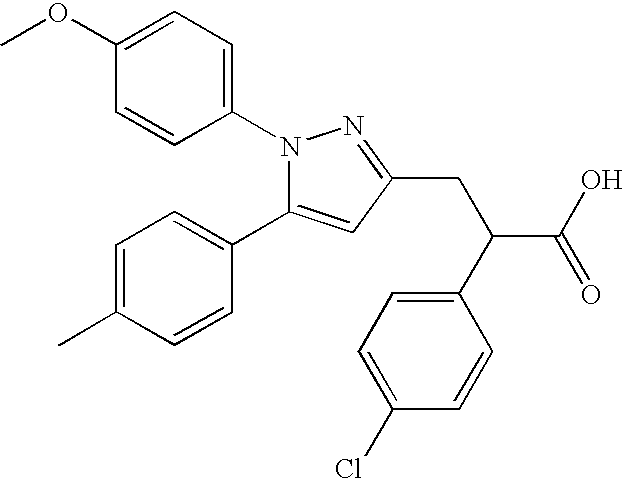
C1(OC)=CC=C(N2C(C3=CC=C(C)C=C3)=CC(CC(C3=CC=C(Cl)C=C3)C(O)=O)=N2)C=C1
